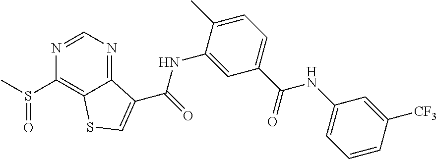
C1(S(C)=O)=C2C(=NC=N1)C(C(NC1=CC(C(NC3=CC=CC([CF3])=C3)=O)=CC=C1C)=O)=CS2
